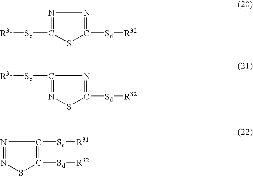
N1=C([Sc][R31])SC([Sd][R32])=N1.N1=C([Sc][R31])N=C([Sd][R32])S1.N1=NC([Sc][R31])=C([Sd][R32])S1
